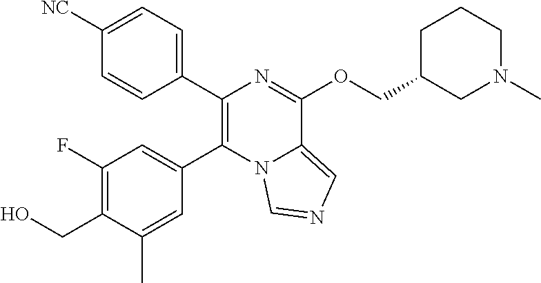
C1=CC(C2=C(C3=CC(F)=C(CO)C(C)=C3)N3C(=CN=C3)C(OCC3CN(C)CCC3)=N2)=CC=C1[NC]
